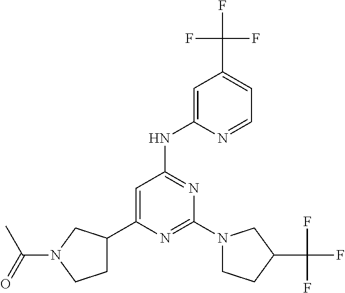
N1=C(N2CCC(C(F)(F)F)C2)N=C(NC2=CC(C(F)(F)F)=CC=N2)C=C1C1CCN(C(=O)C)C1
